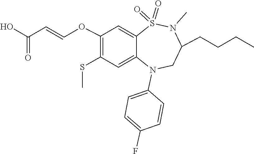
CN1C(CCCC)CN(C2=CC=C(F)C=C2)C2=CC(SC)=C(OC=CC(O)=O)C=C2S1(=O)=O
